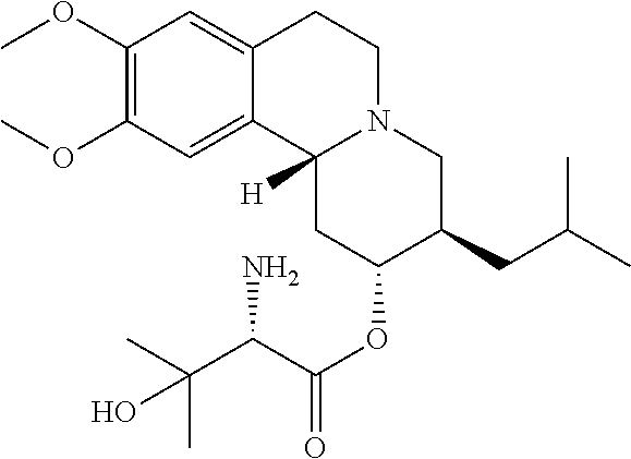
C1(OC)=C(OC)C=C2C(=C1)CCN1C2([H])CC(OC(=O)C(C(C)(C)O)N)C(CC(C)C)C1
